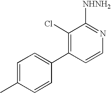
C1(Cl)=C(C2=CC=C(C)C=C2)C=CN=C1[NHNH2]
